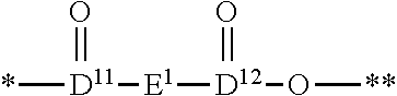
*[D11](=O)[E1][D12](O[**])=O
